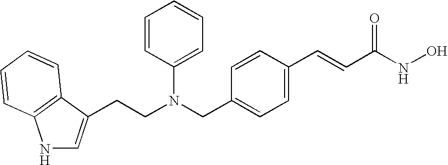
C(CN(CC1=CC=C(C=CC(NO)=O)C=C1)C1=CC=CC=C1)C1=CNC2=C1C=CC=C2
